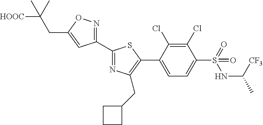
C1(C2=NC(CC3CCC3)=C(C3=CC=C(S(=O)(NC([CF3])C)=O)C(Cl)=C3Cl)S2)=NOC(CC(C)([HOOC])C)=C1
